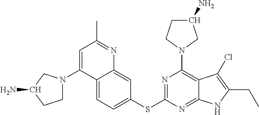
C1(SC2=NC(N3CC(N)CC3)=C3C(=N2)NC(CC)=C3Cl)=CC=C2C(=C1)N=C(C)C=C2N1CCC(N)C1
